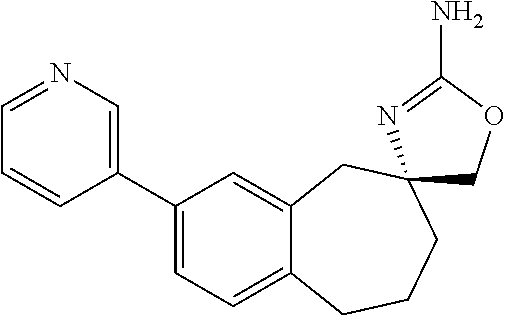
C1(C2=CN=CC=C2)=CC=C2C(=C1)CC1(CCC2)COC(N)=N1
